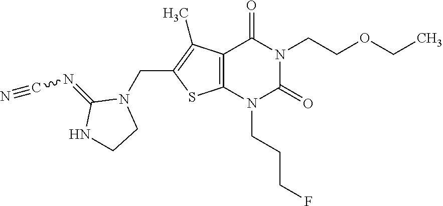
C12=C(N(CCCF)C(=O)N(CCOCC)C1=O)SC(CN1C(=NC#N)NCC1)=C2C
